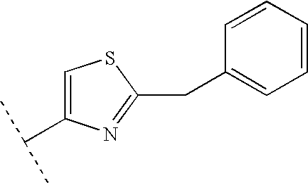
C1(CC2=CC=CC=C2)=NC(C(C)C)=CS1
